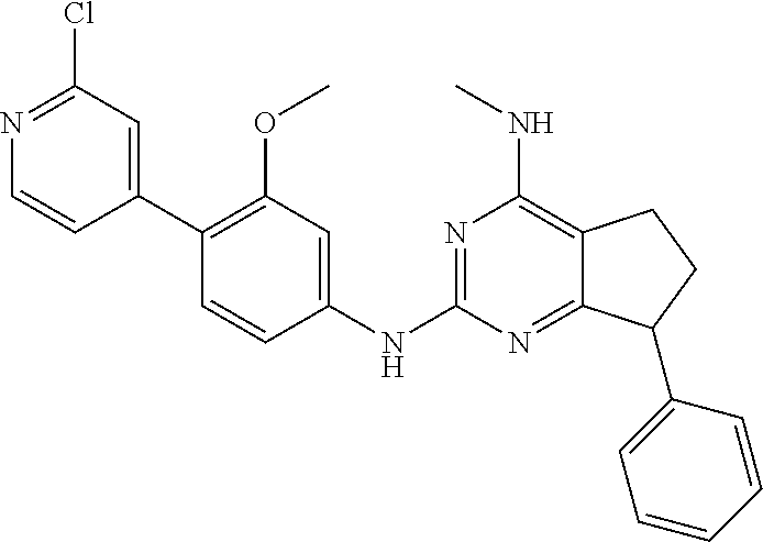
C1(C2=CC(Cl)=NC=C2)=C(OC)C=C(NC2=NC(NC)=C3C(=N2)C(C2=CC=CC=C2)CC3)C=C1
